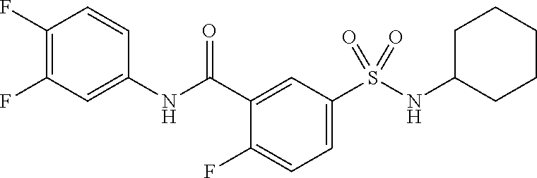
C1(F)=C(F)C=C(NC(C2=CC(S(NC3CCCCC3)(=O)=O)=CC=C2F)=O)C=C1
